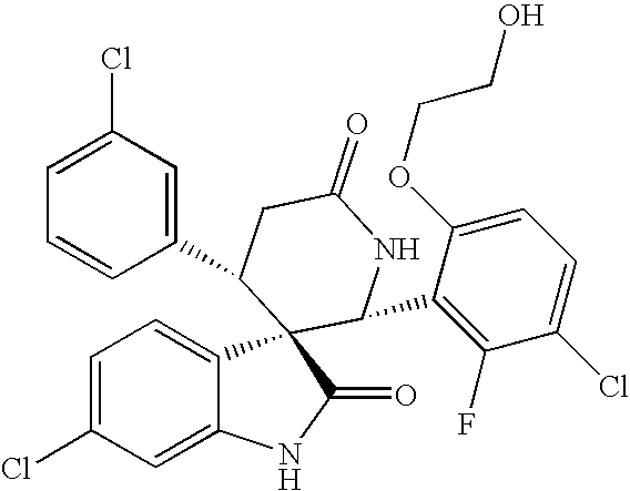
C1=C(Cl)C=C2C(=C1)C1(C(=O)N2)C(C2=C(F)C(Cl)=CC=C2OCCO)NC(=O)CC1C1=CC(Cl)=CC=C1
